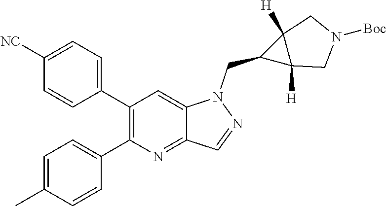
C1=C(C)C=CC(C2=C(C3=CC=C([NC])C=C3)C=C3C(=N2)C=NN3CC2C3([H])C2([H])CN([Boc])C3)=C1
